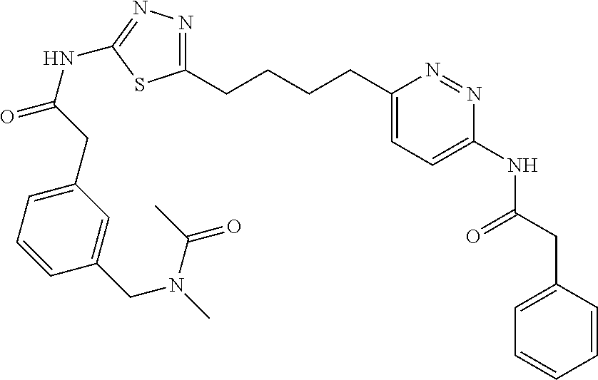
C1(CCCCC2=NN=C(NC(CC3=CC=CC(CN(C)C(C)=O)=C3)=O)S2)=CC=C(NC(CC2=CC=CC=C2)=O)N=N1
